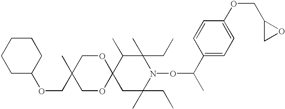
C12(CC(C)(CC)N(OC(C)C3=CC=C(OCC4CO4)C=C3)C(C)(CC)C1C)OCC(C)(COC1CCCCC1)CO2
